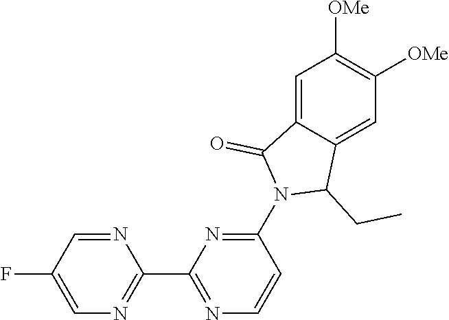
N1=CC(F)=CN=C1C1=NC=CC(N2C(CC)C3=CC([OMe])=C([OMe])C=C3C2=O)=N1
